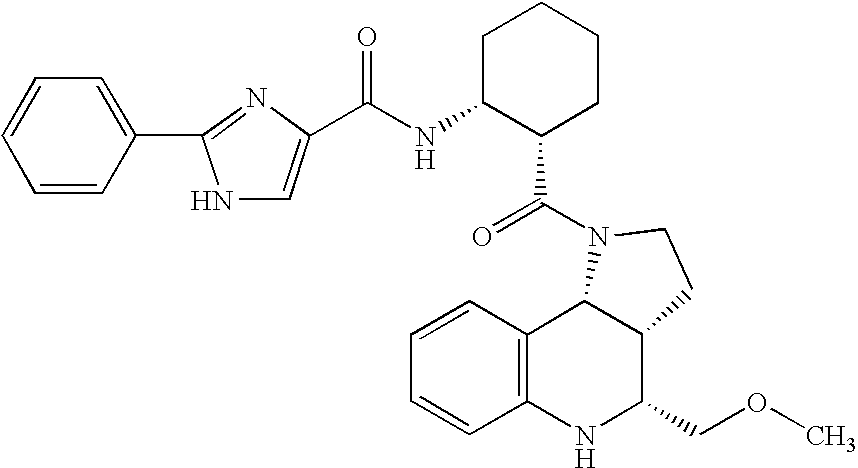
C1=CC2=C(C=C1)NC(COC)C1C2N(C(=O)C2CCCCC2NC(=O)C2=CNC(C3=CC=CC=C3)=N2)CC1
